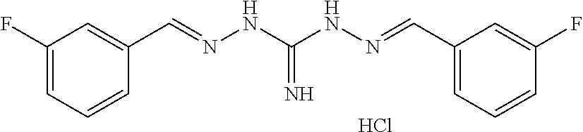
C1(F)=CC=CC(C=NNC(NN=CC2=CC=CC(F)=C2)=N)=C1.Cl
